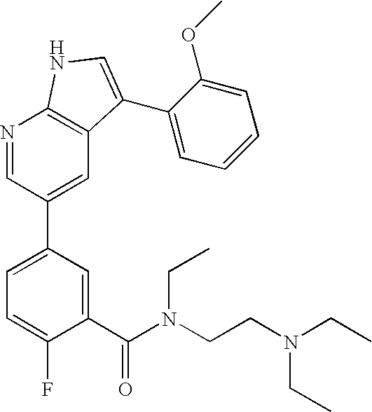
C1(C(N(CCN(CC)CC)CC)=O)=CC(C2=CC3=C(N=C2)NC=C3C2=CC=CC=C2OC)=CC=C1F
